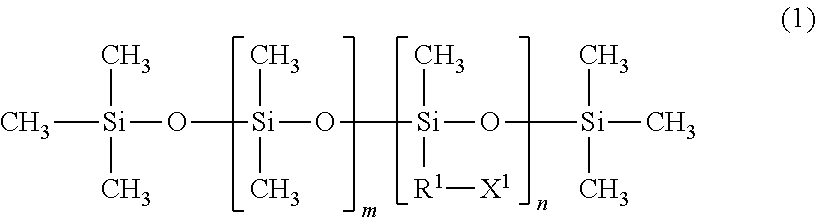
C[Si](O[Si](O[Si](O[Si](C)(C)C)(C)[R1][X1])(C)C)(C)C
